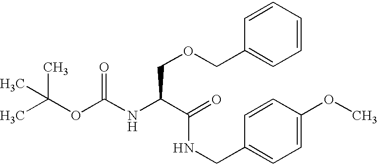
CC(OC(NC(C(=O)NCC1=CC=C(OC)C=C1)COCC1=CC=CC=C1)=O)(C)C
